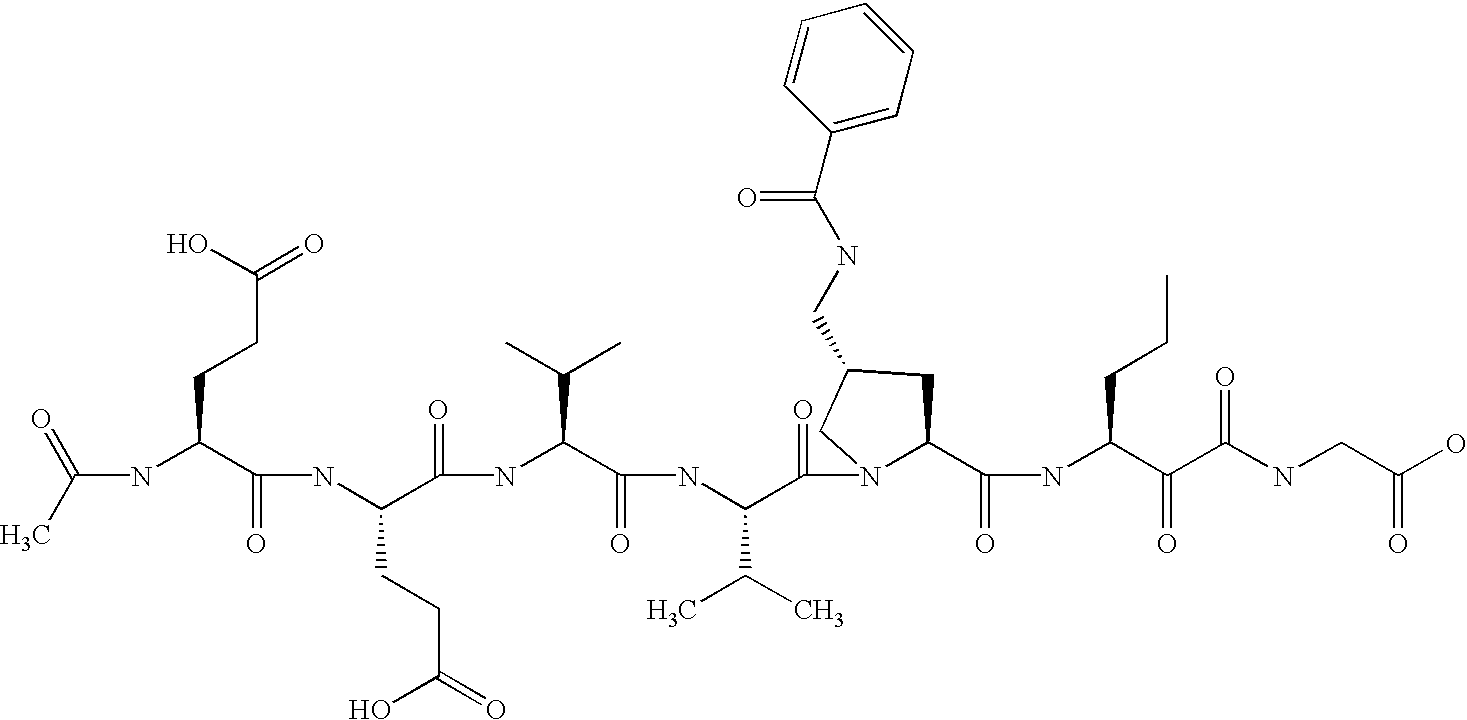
C(NC(C(NC(C(=O)NC(C(=O)NC(C(=O)N1C(C(=O)NC(C(=O)C(NCC(O)=O)=O)CCC)CC(CNC(C2=CC=CC=C2)=O)C1)C(C)C)C(C)C)CCC(=O)O)=O)CCC(=O)O)(C)=O
